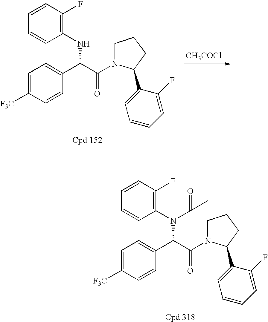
C1=C([F3C])C=CC(C(C(=O)N2CCCC2C2=CC=CC=C2F)NC2=C(F)C=CC=C2)=C1.[CH3COCl].C1=C([F3C])C=CC(C(C(=O)N2CCCC2C2=CC=CC=C2F)N(C2=C(F)C=CC=C2)C(C)=O)=C1
